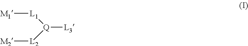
[M1][L1][Q]([L2][M2])[L3]
